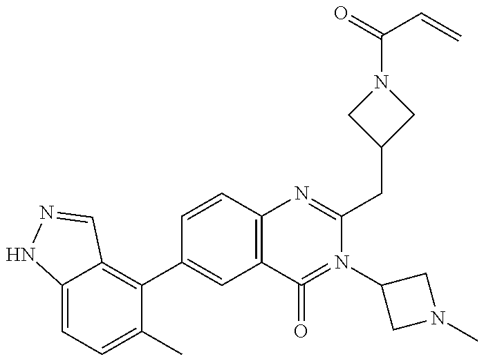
C12=CC=C(C)C(C3=CC4=C(C=C3)N=C(CC3CN(C(C=C)=O)C3)N(C3CN(C)C3)=C4=O)=C1C=NN2
